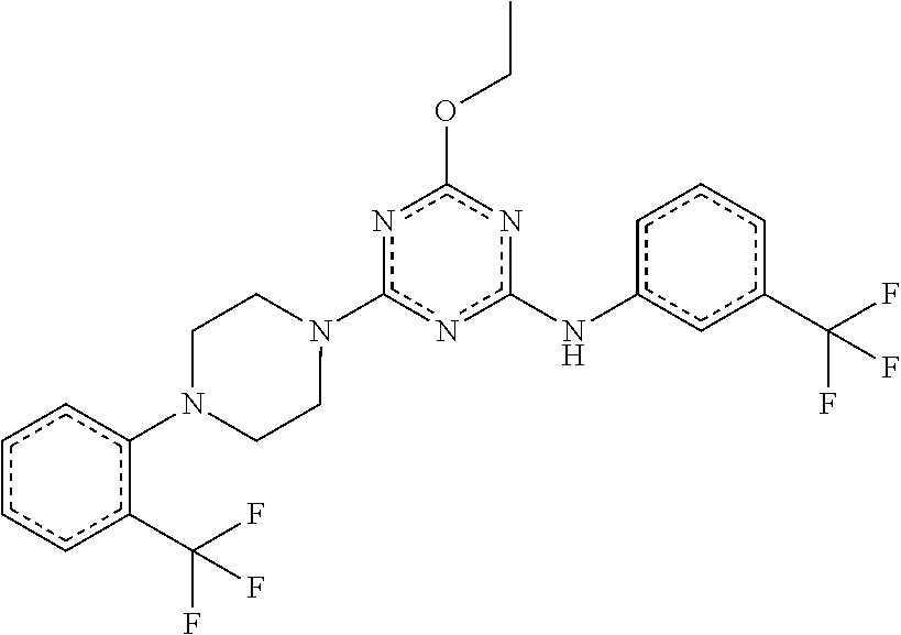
c1c(C(F)(F)F)cc(Nc2nc(OCC)nc(N3CCN(c4ccccc4C(F)(F)F)CC3)n2)cc1
